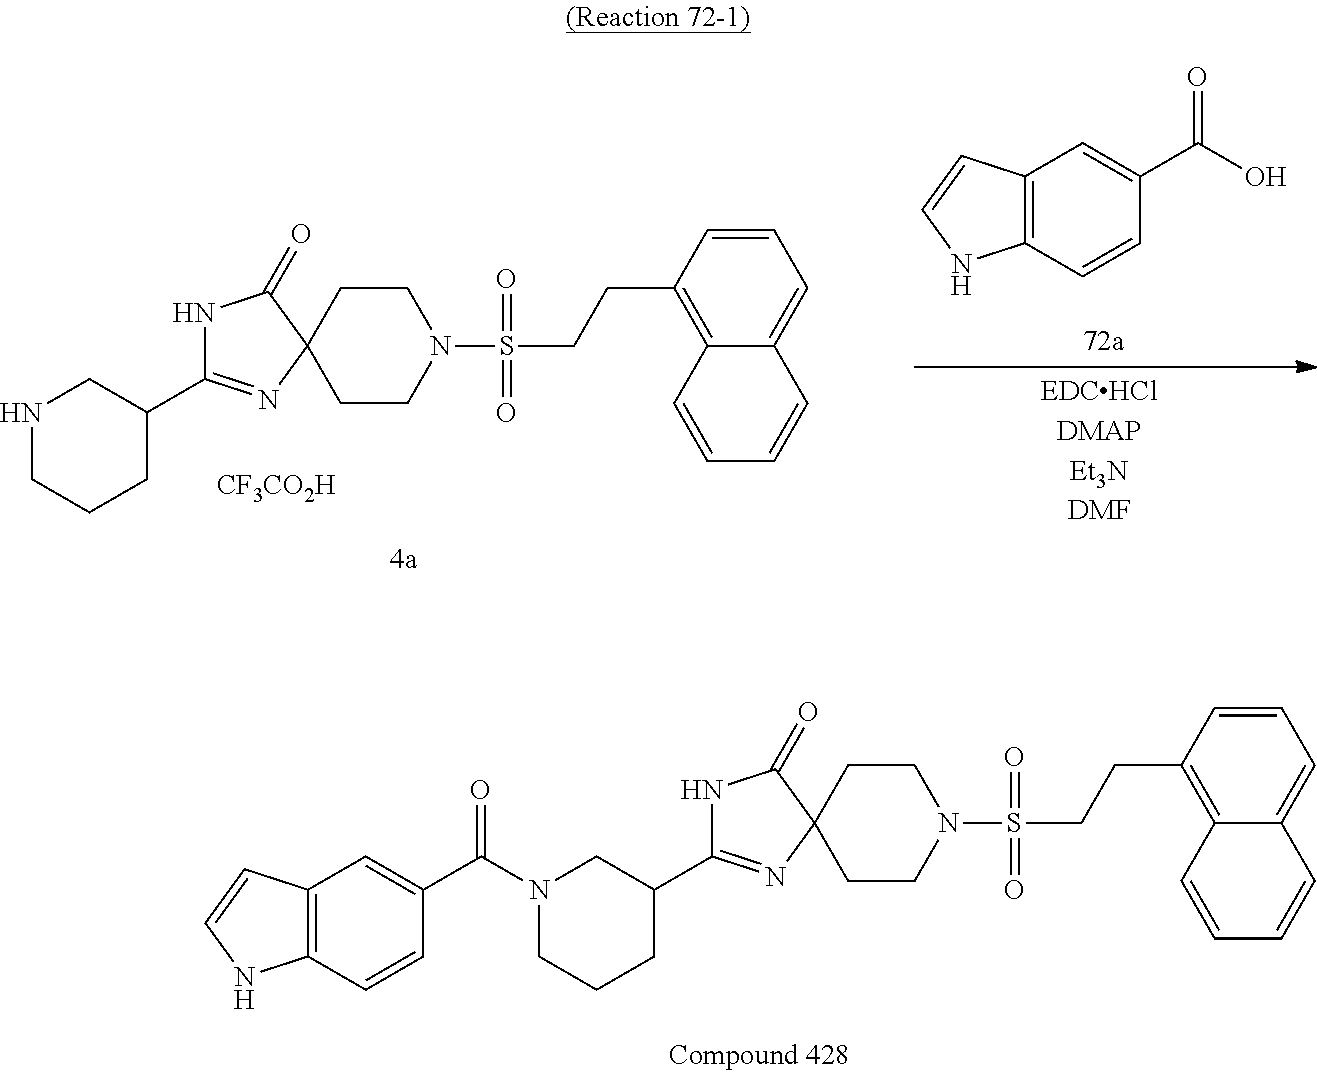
N1CCCC(C2=NC3(C(=O)N2)CCN(S(=O)(=O)CCC2=C4C(=CC=C2)C=CC=C4)CC3)C1.[CF3CO2H].C12=C(C=CC(C(O)=O)=C1)NC=C2.N1(C(C2=CC3=C(C=C2)NC=C3)=O)CCCC(C2=NC3(C(=O)N2)CCN(S(=O)(=O)CCC2=C4C(=CC=C2)C=CC=C4)CC3)C1
